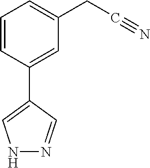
C1=CC(C2=CNN=C2)=CC(CC#N)=C1
